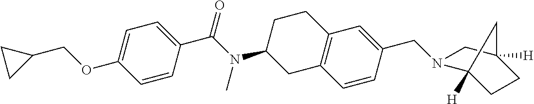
C1=C(OCC2CC2)C=CC(C(N(C2CC3=C(CC2)C=C(CN2C4([H])CCC([H])(C2)C4)C=C3)C)=O)=C1
